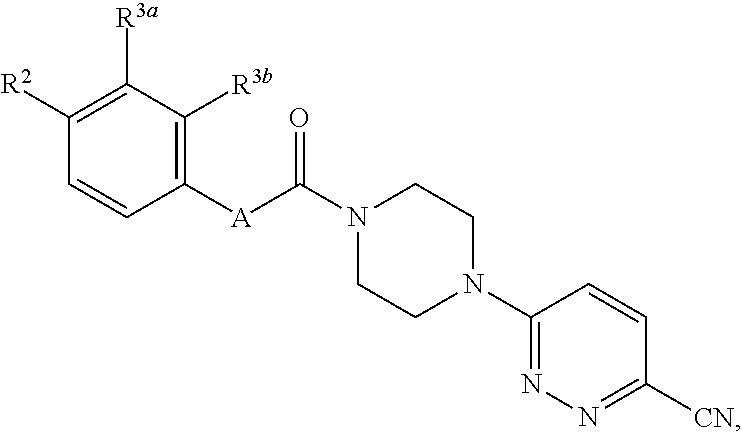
N1(C([A]C2=C([R3b])C([R3a])=C([R2])C=C2)=O)CCN(C2=NN=C([CN])C=C2)CC1
